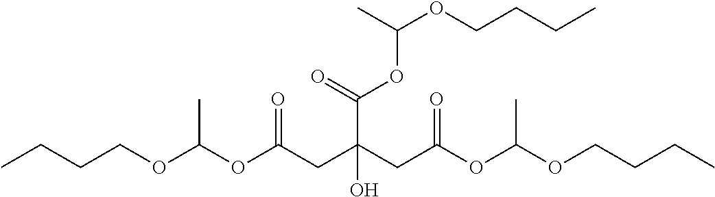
C(OC(OCCCC)C)(CC(CC(OC(OCCCC)C)=O)(C(OC(OCCCC)C)=O)O)=O
